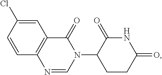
C12=C(C=C(Cl)C=C1)C(=O)N(C1CCC(=O)NC1=O)C=N2
